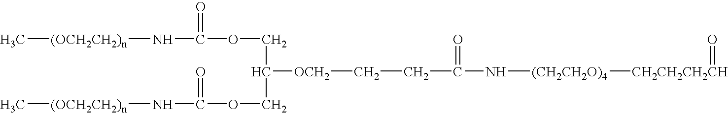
[CH2CH2CH2CH]([(CH2CH2O)4]NC(CC[OCH2]C(COC(=O)N[(OCH2CH2)n]C)COC(=O)N[(OCH2CH2)n]C)=O)=O
